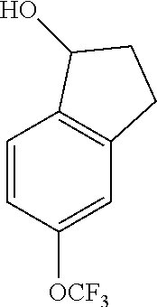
C1=CC([OCF3])=CC2=C1C(O)CC2
